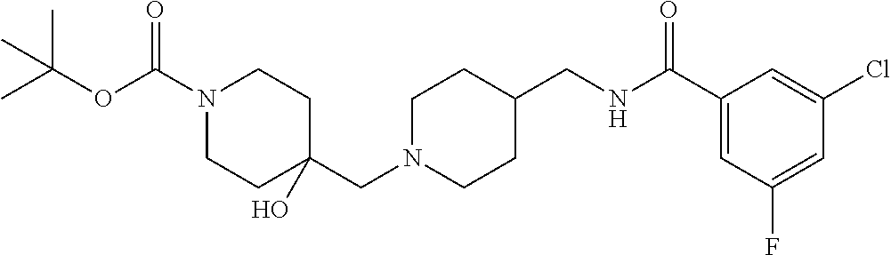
CC(OC(N1CCC(CN2CCC(CNC(C3=CC(F)=CC(Cl)=C3)=O)CC2)(O)CC1)=O)(C)C
